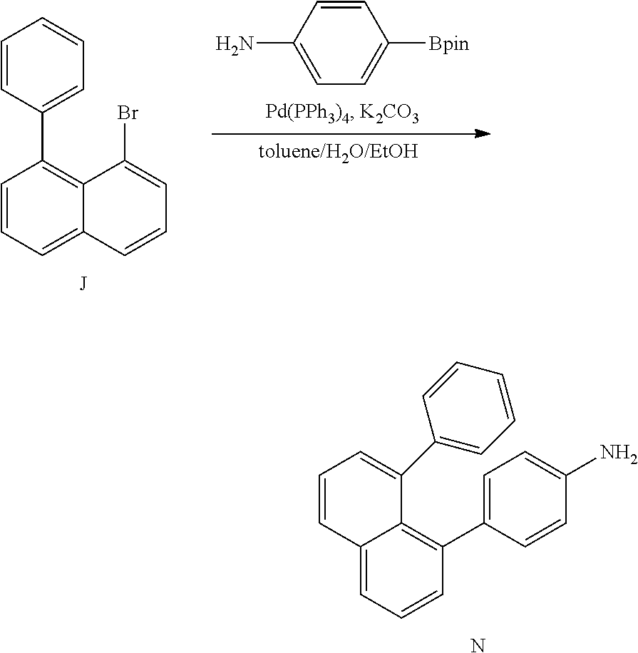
C1=C(C2=C3C(=CC=C2)C=CC=C3C2=CC=CC=C2)C=CC(N)=C1.N.C1=CC=C2C(=C1C1=CC=CC=C1)C(Br)=CC=C2.C1=CC(N)=CC=C1[Bpin]
